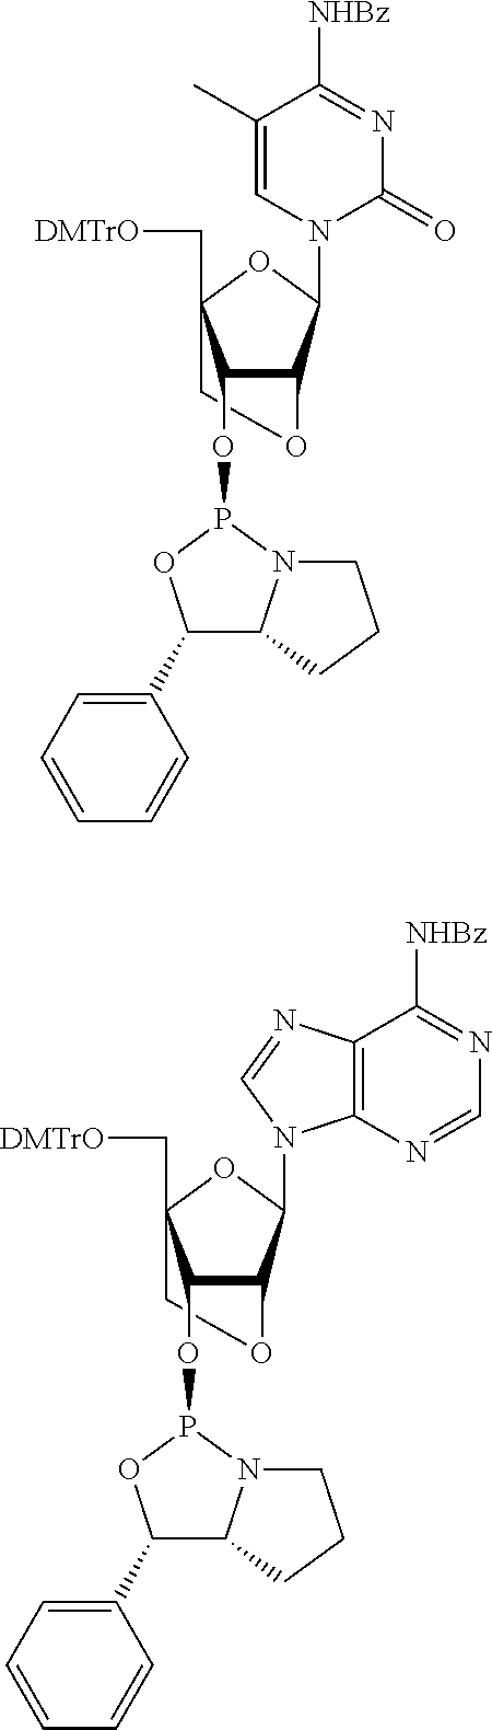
C1C2(C[DMTrO])OC(N3C=C(C)C([NHBz])=NC3=O)C(C2OP2OC(C3=CC=CC=C3)C3N2CCC3)O1.C1C2(C[DMTrO])OC(N3C4=C(C([NHBz])=NC=N4)N=C3)C(C2OP2OC(C3=CC=CC=C3)C3N2CCC3)O1
